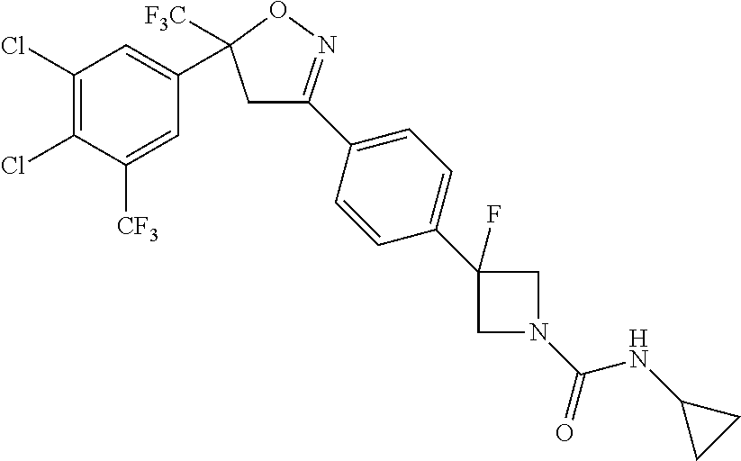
C1(C2([F3C])CC(C3=CC=C(C4(F)CN(C(=O)NC5CC5)C4)C=C3)=NO2)=CC(Cl)=C(Cl)C([CF3])=C1
